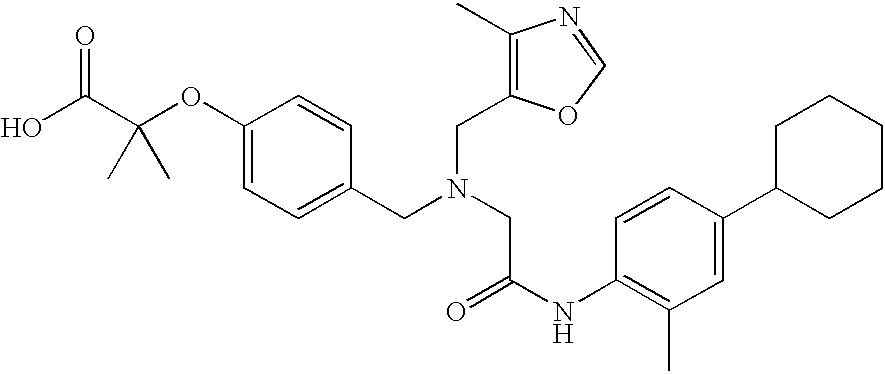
C1=C(CN(CC(NC2=C(C)C=C(C3CCCCC3)C=C2)=O)CC2=C(C)N=CO2)C=CC(OC(C(O)=O)(C)C)=C1
